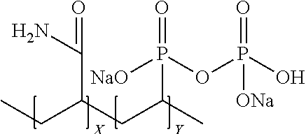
NC(C(CC(C)P([NaO])(OP(O)(=O)[ONa])=O)CC)=O
